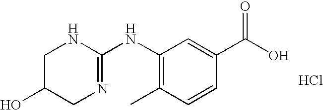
N1C(NC2=C(C)C=CC(C(O)=O)=C2)=NCC(O)C1.Cl
